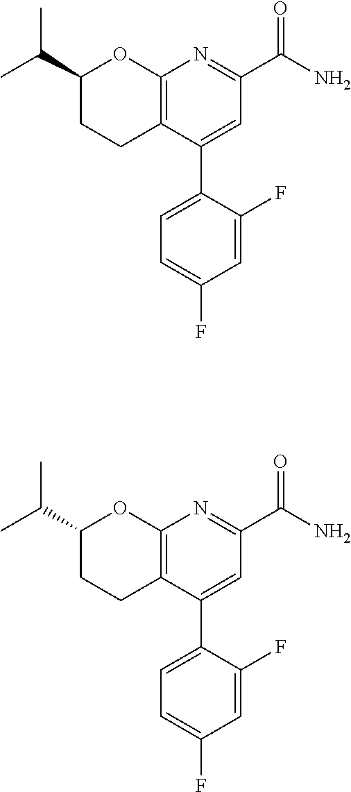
C12=C(C(C3=CC=C(F)C=C3F)=CC(C(N)=O)=N1)CCC(C(C)C)O2.C12=C(C(C3=CC=C(F)C=C3F)=CC(C(N)=O)=N1)CCC(C(C)C)O2
